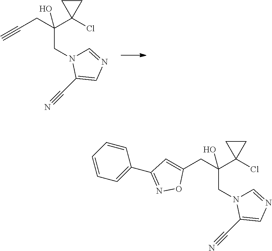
C(C(CN1C=NC=C1C#N)(C1(Cl)CC1)O)C#C.C(C(CN1C=NC=C1C#N)(C1(Cl)CC1)O)C1=CC(C2=CC=CC=C2)=NO1
